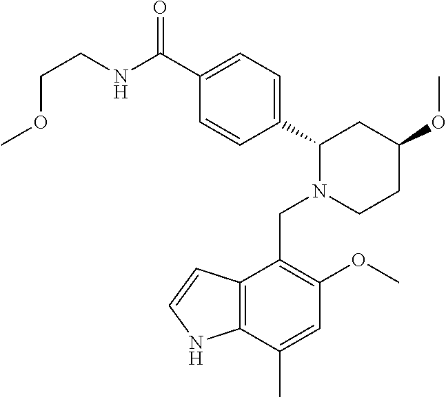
C1(C(NCCOC)=O)=CC=C(C2N(CC3=C(OC)C=C(C)C4=C3C=CN4)CCC(OC)C2)C=C1
